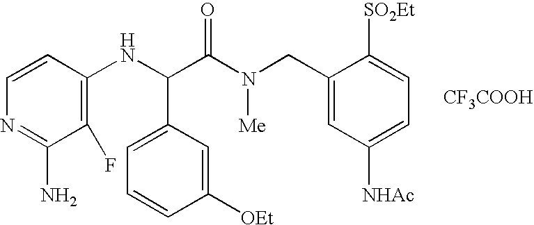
C1(F)=C(NC(C(N(CC2=CC([NHAc])=CC=C2[SO2Et])[Me])=O)C2=CC=CC([OEt])=C2)C=CN=C1N.[CF3COOH]
